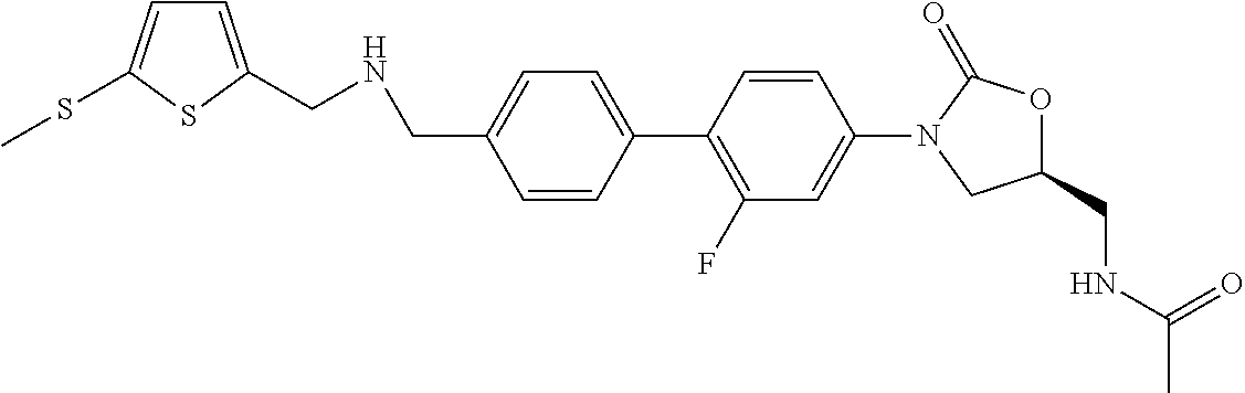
C1=CC(C2=C(F)C=C(N3CC(CNC(C)=O)OC3=O)C=C2)=CC=C1CNCC1=CC=C(SC)S1
